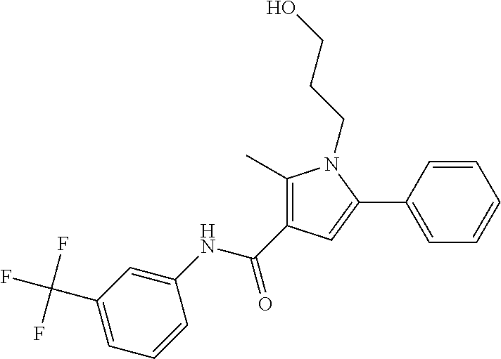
C1(C)=C(C(NC2=CC(C(F)(F)F)=CC=C2)=O)C=C(C2=CC=CC=C2)N1CCCO
